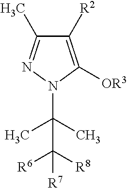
C1([R2])=C([OR3])N(C(C)(C)C([R8])([R6])[R7])N=C1C
